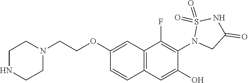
C1(OCCN2CCNCC2)=CC2=C(C=C1)C=C(O)C(N1CC(=O)NS1(=O)=O)=C2F
